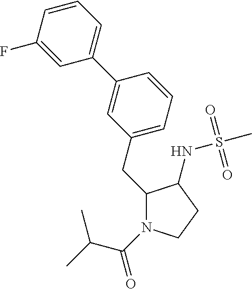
C(C1N(C(C(C)C)=O)CCC1NS(C)(=O)=O)C1=CC=CC(C2=CC=CC(F)=C2)=C1
